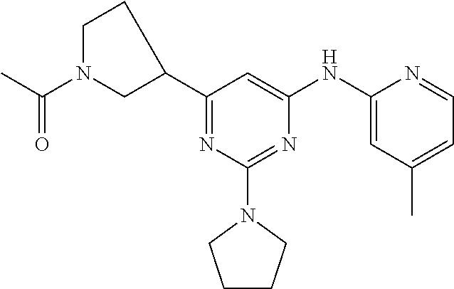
C1(C2CCN(C(C)=O)C2)=NC(N2CCCC2)=NC(NC2=CC(C)=CC=N2)=C1
